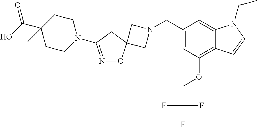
C1N(CC2=CC(OCC(F)(F)F)=C3C(=C2)N(CC)C=C3)CC12ON=C(N1CCC(C(O)=O)(C)CC1)C2
